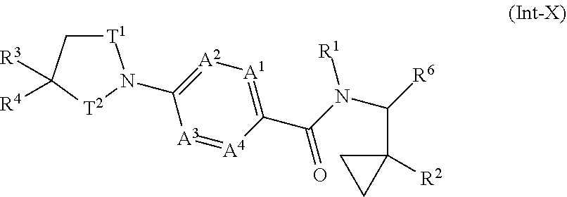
[A3]1=[A4]C(C(N(C([R6])C2([R2])CC2)[R1])=O)=[A1][A2]=C1N1[T1]CC([R3])([R4])[T2]1
